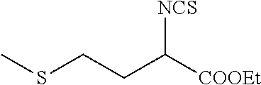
CSCCC([COOEt])[NCS]
